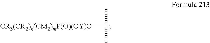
[CR3(CR2)n(CM2)mP(O)(OY)O]C(C)C
